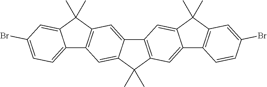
C12=C(C(C)(C)C3=CC4=C(C=C13)C(C)(C)C1=CC(Br)=CC=C41)C=C1C(=C2)C(C)(C)C2=C1C=CC(Br)=C2
